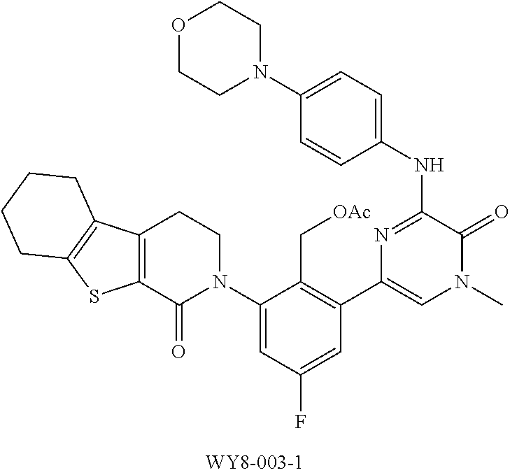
N1=C(NC2=CC=C(N3CCOCC3)C=C2)C(=O)N(C)C=C1C1=C(C[OAc])C(N2CCC3=C(C2=O)SC2=C3CCCC2)=CC(F)=C1
